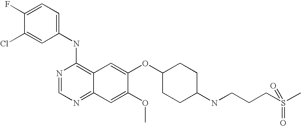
C1(NC2=C3C(=NC=N2)C=C(OC)C(OC2CCC(NCCCS(C)(=O)=O)CC2)=C3)=CC=C(F)C(Cl)=C1
